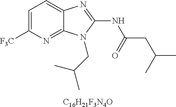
C1=C([F3C])N=C2C(=C1)N=C(NC(CC(C)C)=O)N2CC(C)C.[C16H21F3N4O]
